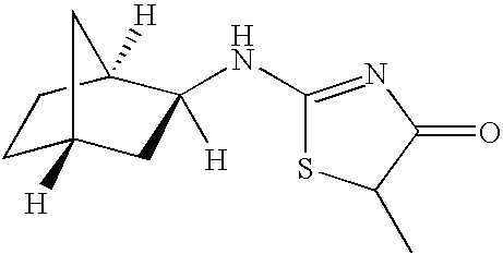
C1C2([H])CC([H])(NC3=NC(=O)C(C)S3)C([H])(C1)C2
